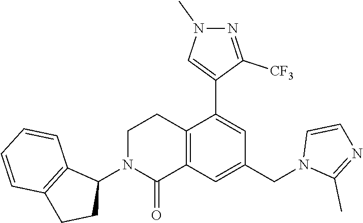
C1(N2CCC3=C(C2=O)C=C(CN2C(C)=NC=C2)C=C3C2=CN(C)N=C2[CF3])C2=C(CC1)C=CC=C2
